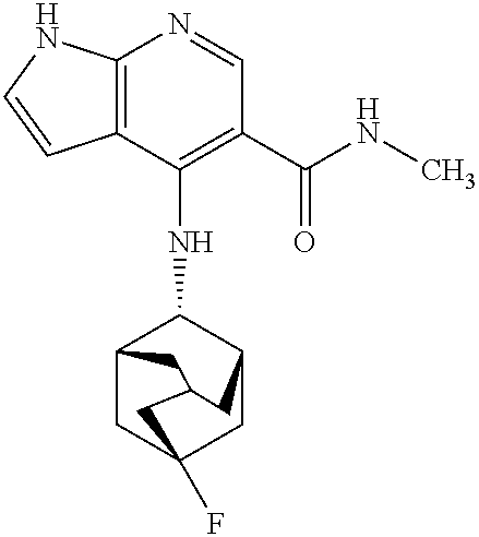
C12=C(NC=C1)N=CC(C(NC)=O)=C2NC1C2CC3(F)CC1CC(C3)C2
